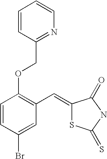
C1=CC(Br)=CC(C=C2SC(=S)NC2=O)=C1OCC1=NC=CC=C1
